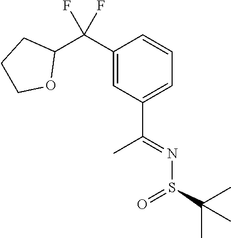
C1(C(C2=CC(C(=NS(C(C)(C)C)=O)C)=CC=C2)(F)F)CCCO1
